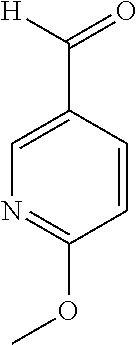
C1(C([H])=O)=CN=C(OC)C=C1
